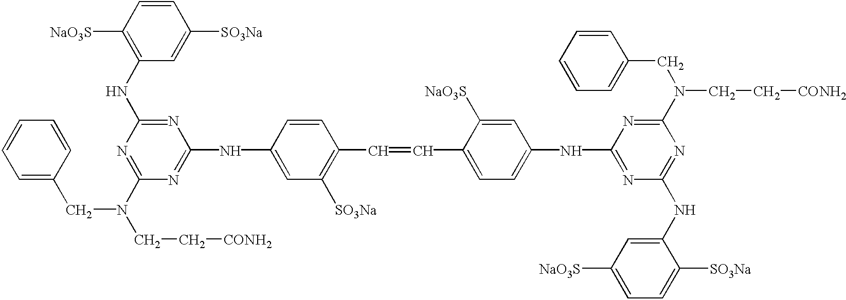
C1=CC([NaO3S])=C(NC2=NC(NC3=CC([SO3Na])=C(C=CC4=CC=C(NC5=NC(NC6=CC([NaO3S])=CC=C6[SO3Na])=NC(N(CC6=CC=CC=C6)CC[CONH2])=N5)C=C4[NaO3S])C=C3)=NC(N(CC[CONH2])CC3=CC=CC=C3)=N2)C=C1[SO3Na]
